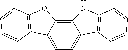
C12=C(C=CC=C1)C1=CC=C3C(=C1N2)OC1=C3C=CC=C1
